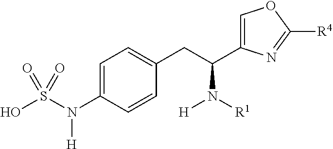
C1=C(N(S(O)(=O)=O)[H])C=CC(CC(C2=COC([R4])=N2)N([R1])[H])=C1
